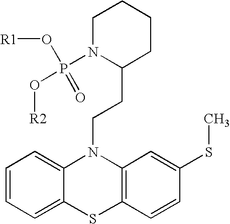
C1=CC=C2C(=C1)N(CCC1CCCCN1P(O[R2])(=O)O[R1])C1=C(S2)C=CC(SC)=C1
